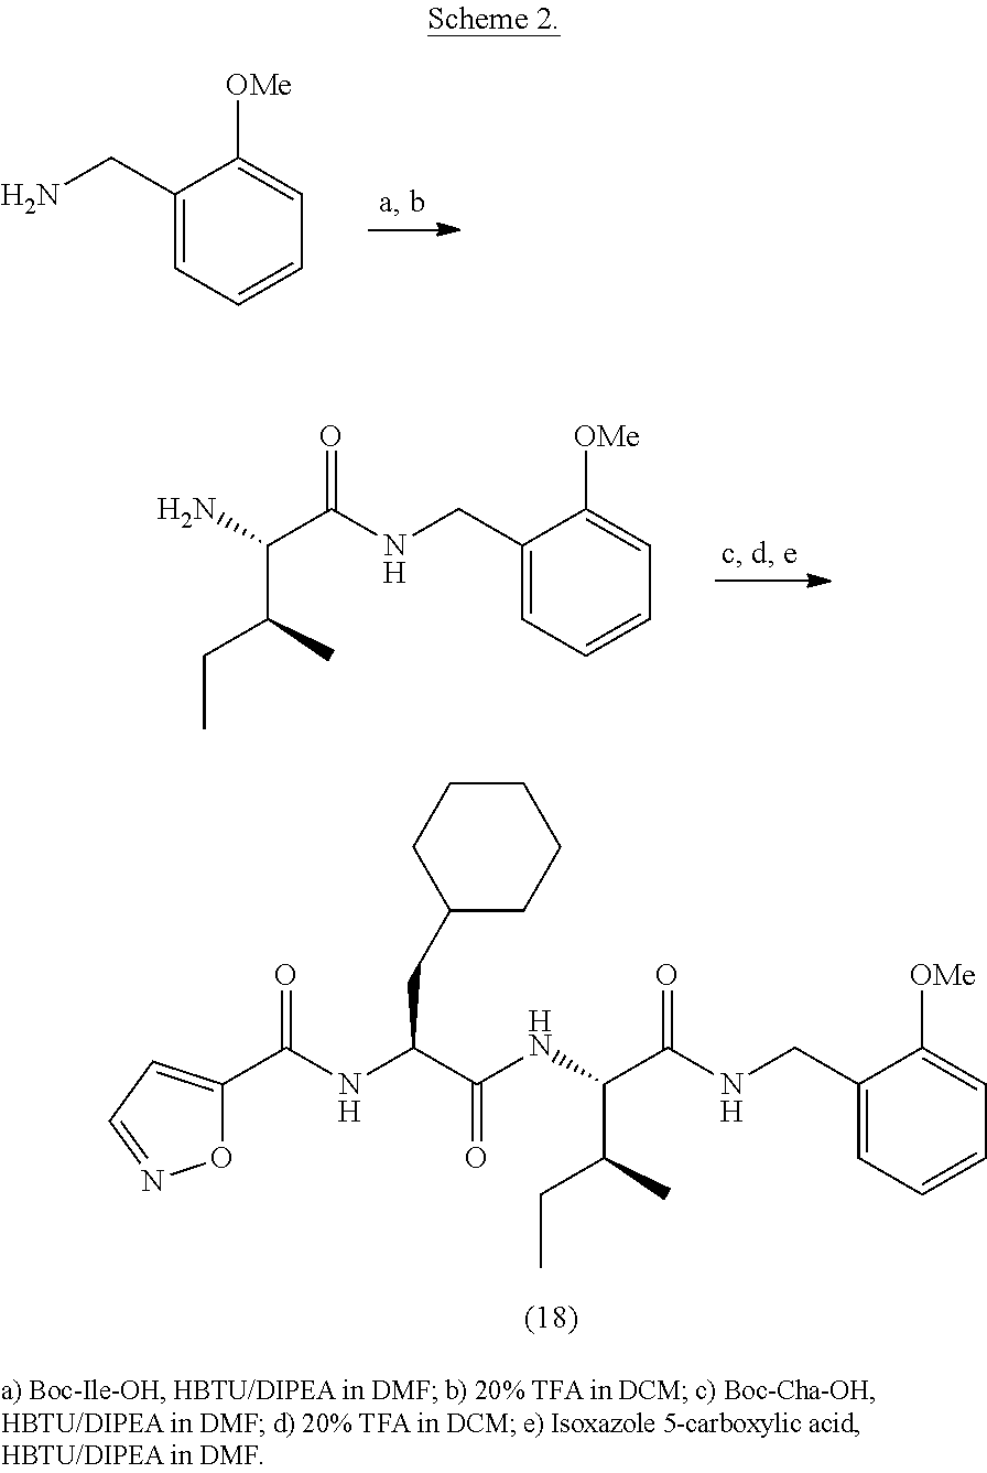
C1(CN)=CC=CC=C1[OMe].C1(CNC(C(N)C(C)CC)=O)=CC=CC=C1[OMe].C1(CNC(C(NC(C(NC(C2=CC=NO2)=O)CC2CCCCC2)=O)C(C)CC)=O)=CC=CC=C1[OMe]
